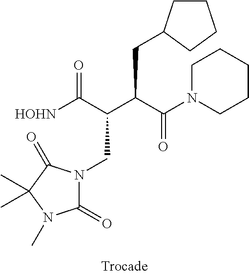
[HOHN]C(C(C(C(N1CCCCC1)=O)CC1CCCC1)CN1C(=O)N(C)C(C)(C)C1=O)=O
